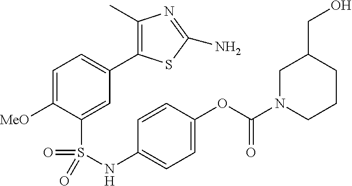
C1=C([MeO])C(S(=O)(=O)NC2=CC=C(OC(N3CCCC(CO)C3)=O)C=C2)=CC(C2=C(C)N=C(N)S2)=C1
